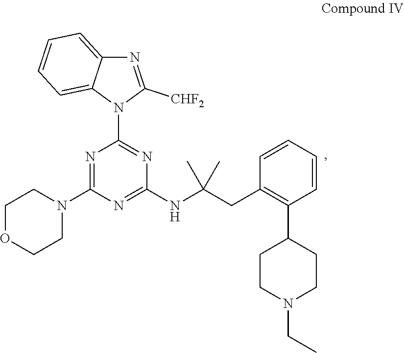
C1COCCN1C1=NC(N2C3=CC=CC=C3N=C2[CHF2])=NC(NC(CC2=C(C3CCN(CC)CC3)C=CC=C2)(C)C)=N1
